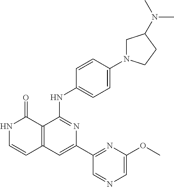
C1=CC(NC2=NC(C3=NC(OC)=CN=C3)=CC3=C2C(=O)NC=C3)=CC=C1N1CC(N(C)C)CC1
